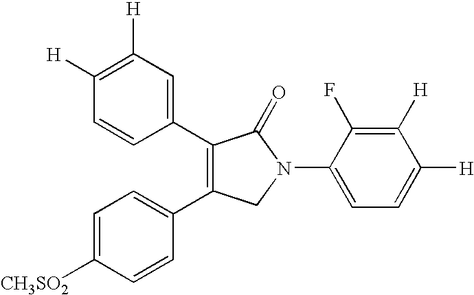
[CH3SO2]C1=CC=C(C2=C(C3=CC([H])=C([H])C=C3)C(=O)N(C3=CC=C([H])C([H])=C3F)C2)C=C1
